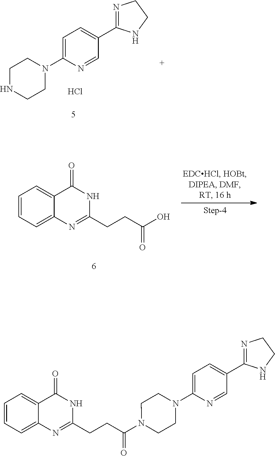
N1(C2=CC=C(C3=NCCN3)C=N2)CCNCC1.Cl.C1=CC=C2C(=C1)C(=O)NC(CCC(O)=O)=N2.C1=CC=C2C(=C1)C(=O)NC(CCC(N1CCN(C3=CC=C(C4=NCCN4)C=N3)CC1)=O)=N2
